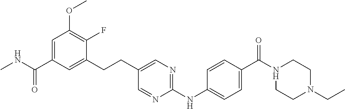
C1(CCC2=CN=C(NC3=CC=C(C(N4CCN(CC)CC4)=O)C=C3)N=C2)=CC(C(NC)=O)=CC(OC)=C1F
